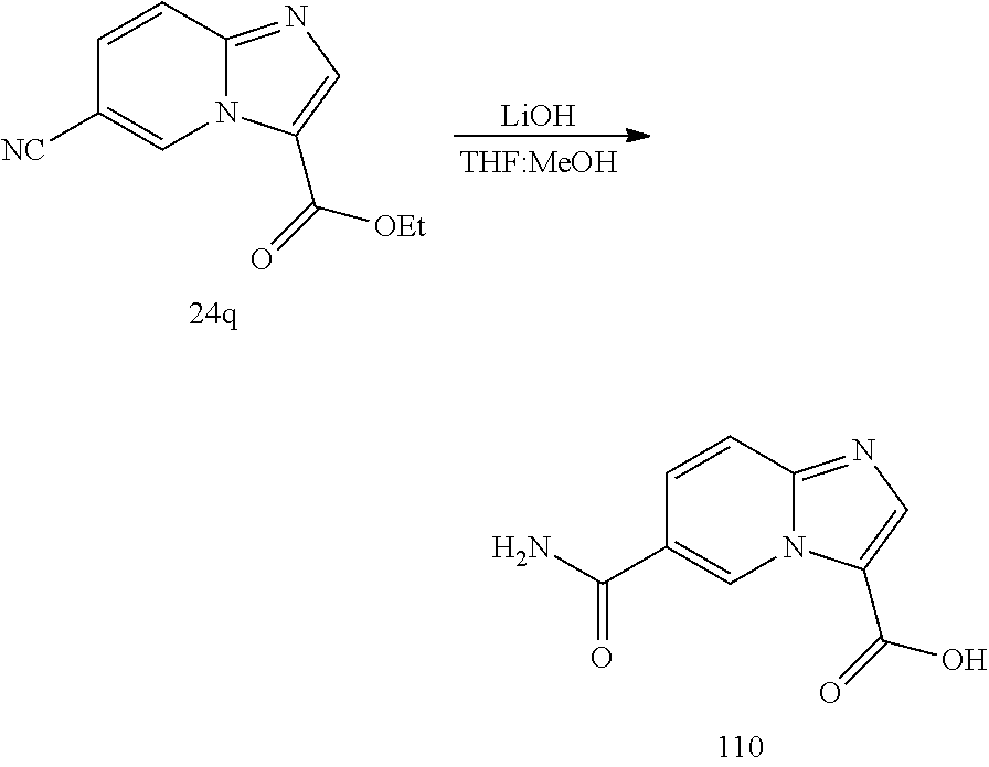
C1=CC2=NC=C(C(=O)[OEt])N2C=C1[NC].[LiOH].C1=CC2=NC=C(C(=O)O)N2C=C1C(N)=O
